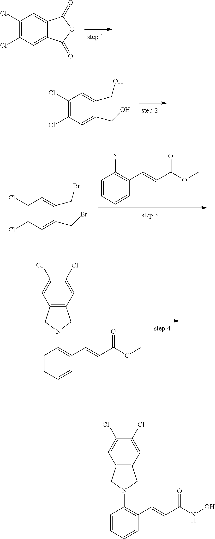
C1(Cl)=C(Cl)C=C2C(=C1)C(=O)OC2=O.C1(Cl)=C(Cl)C=C(CO)C(CO)=C1.C1=CC=CC(C=CC(OC)=O)=C1N.C1(Cl)=C(Cl)C=C(CBr)C(CBr)=C1.C1=CC=CC(C=CC(OC)=O)=C1N1CC2=C(C1)C=C(Cl)C(Cl)=C2.C1=CC=CC(C=CC(NO)=O)=C1N1CC2=C(C1)C=C(Cl)C(Cl)=C2
